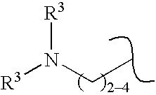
N(CC)([R3])[R3]
